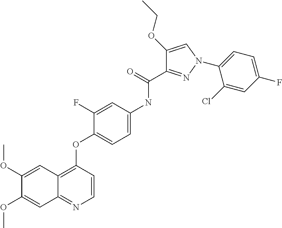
C1(OC)=CC2=C(OC3=CC=C(NC(C4=NN(C5=CC=C(F)C=C5Cl)C=C4OCC)=O)C=C3F)C=CN=C2C=C1OC
